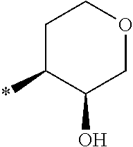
C1C(*)C(O)COC1
